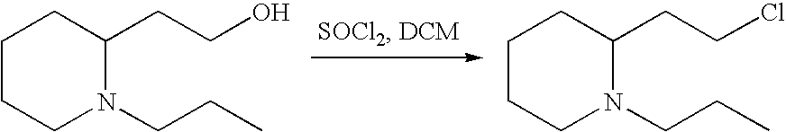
C1CCN(CCC)C(CCO)C1.C1CCN(CCC)C(CCCl)C1
